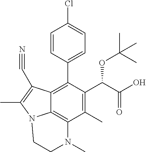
C1=CC(C2=C3C4=C(C(C)=C2C(C(=O)O)OC(C)(C)C)N(C)CCN4C(C)=C3C#N)=CC=C1Cl
